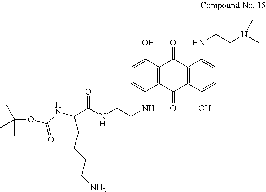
C12=C(C(O)=CC=C1NCCNC(C(NC(OC(C)(C)C)=O)CCCCN)=O)C(=O)C1=C(C2=O)C(O)=CC=C1NCCN(C)C
